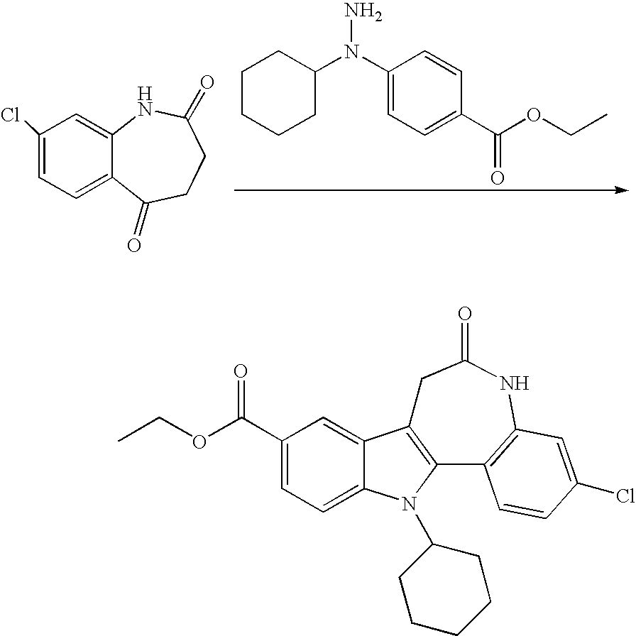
C1CCCC(N(C2=CC=C(C(OCC)=O)C=C2)N)C1.C1(Cl)=CC=C2C(=C1)NC(=O)CCC2=O.CCOC(C1=CC=C2C(=C1)C1=C(N2C2CCCCC2)C2=C(NC(=O)C1)C=C(Cl)C=C2)=O
